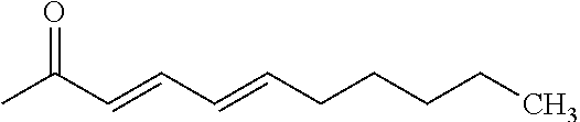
O=C(C=CC=CCCCCC)C
